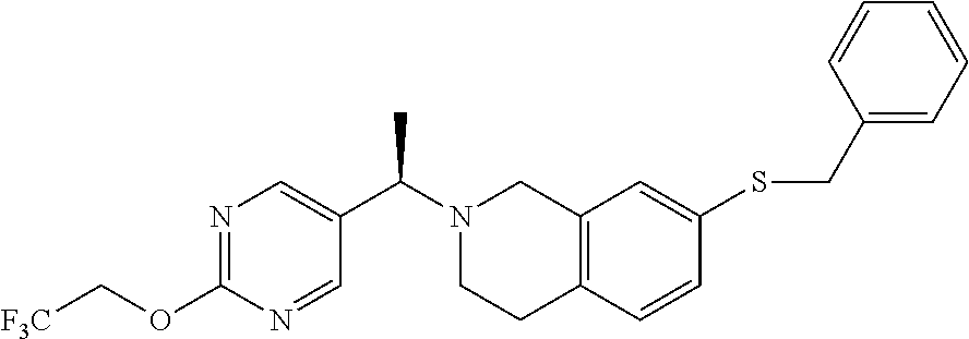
N1=C(OC[F3C])N=CC(C(N2CCC3=C(C2)C=C(SCC2=CC=CC=C2)C=C3)C)=C1
